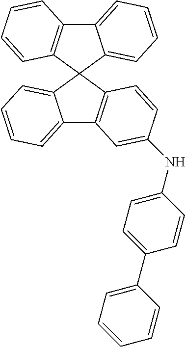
C12=CC=CC=C1C1(C3=C2C=C(NC2=CC=C(C4=CC=CC=C4)C=C2)C=C3)C2=CC=CC=C2C2=C1C=CC=C2
